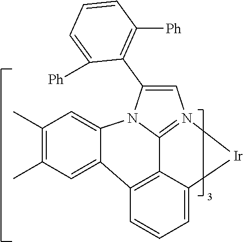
C1(C)=C(C)C=C2C3=C4C5=N(C=C(C6=C([Ph])C=CC=C6[Ph])N5C2=C1)[Ir]C4=CC=C3
